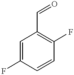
C1=C(F)C=CC(F)=C1C=O
